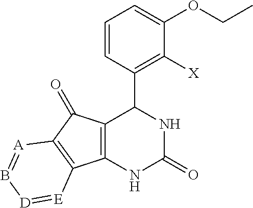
C1=CC(C2C3=C(NC(=O)N2)C2=C(C3=O)[A]=B[D]=[E]2)=C([X])C(OCC)=C1
